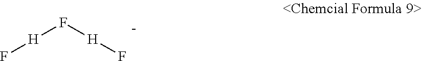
F[H]F[H]F
